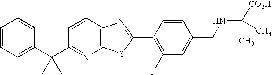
C1=CC=C(C2(C3=NC4=C(C=C3)N=C(C3=C(F)C=C(CNC([CO2H])(C)C)C=C3)S4)CC2)C=C1
